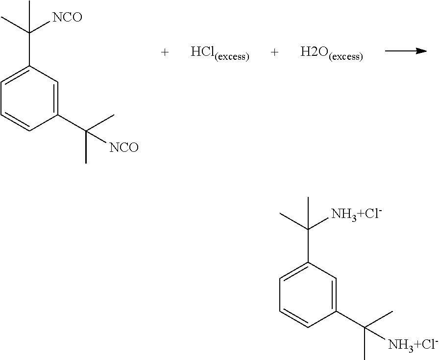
C1=C(C(C)([NCO])C)C=C(C(C)(C)[NCO])C=C1.C1=C(C(C)([NH3+Cl-])C)C=C(C(C)(C)[NH3+Cl-])C=C1
